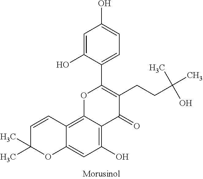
C1=C(O)C(C2=C(CCC(C)(C)O)C(=O)C3=C(O)C=C4C(=C3O2)C=CC(C)(C)O4)=CC=C1O
